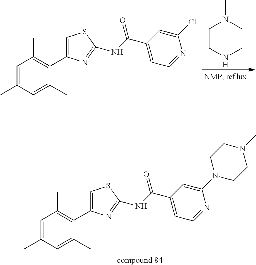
C1=C(C)C=C(C)C(C2=CSC(NC(C3=CC=NC(Cl)=C3)=O)=N2)=C1C.C1CNCCN1C.C1=C(C)C=C(C)C(C2=CSC(NC(C3=CC=NC(N4CCN(C)CC4)=C3)=O)=N2)=C1C
